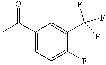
CC(C1=CC=C(F)C(C(F)(F)F)=C1)=O
